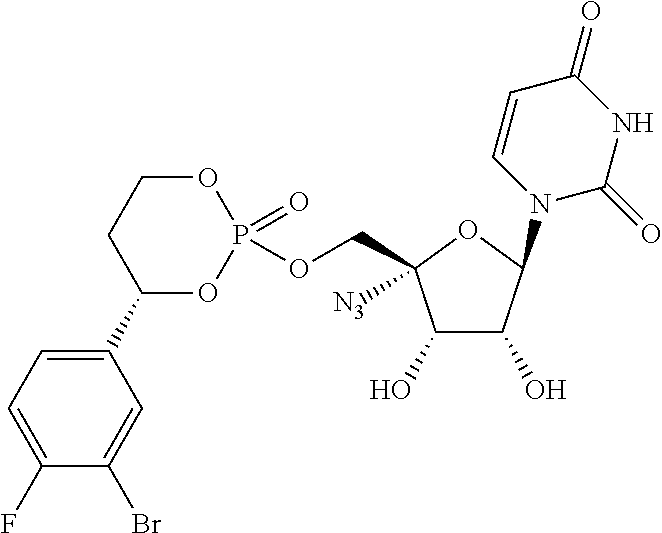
C1(O)C(O)C(N2C=CC(=O)NC2=O)OC1(COP1(=O)OCCC(C2=CC=C(F)C(Br)=C2)O1)[N3]
